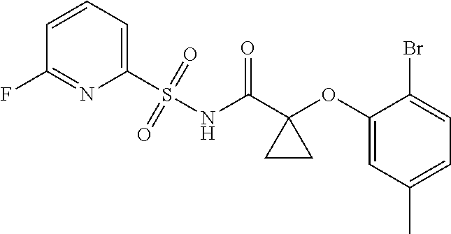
C1(S(NC(C2(OC3=CC(C)=CC=C3Br)CC2)=O)(=O)=O)=CC=CC(F)=N1
